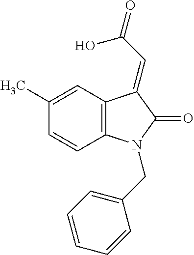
C1=C(C)C=CC2=C1C(=CC(=O)O)C(=O)N2CC1=CC=CC=C1
